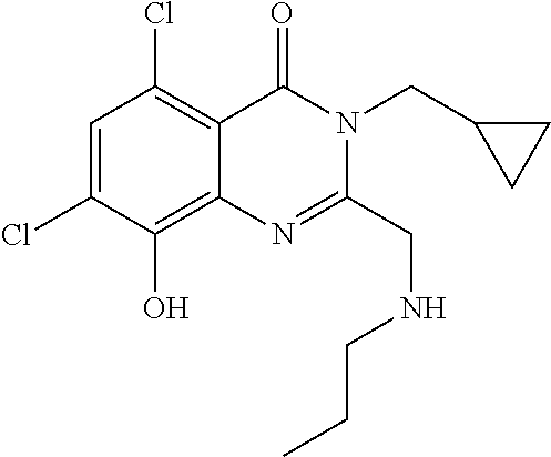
C1=C(Cl)C(O)=C2C(=C1Cl)C(=O)N(CC1CC1)C(CNCCC)=N2
